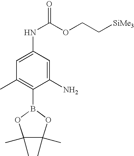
C1=C(NC(OCC[SiMe3])=O)C=C(N)C(B2OC(C)(C)C(C)(C)O2)=C1C
